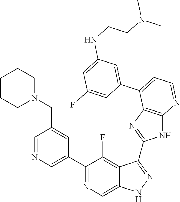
C1=NC=C(C2=NC=C3C(=C2F)C(C2=NC4=C(N2)N=CC=C4C2=CC(NCCN(C)C)=CC(F)=C2)=NN3)C=C1CN1CCCCC1
